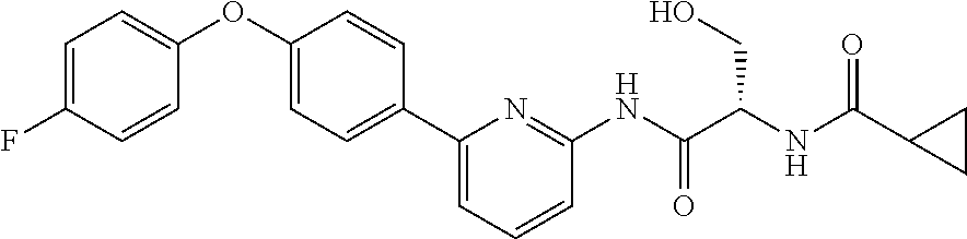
FC1=CC=C(OC2=CC=C(C3=CC=CC(NC(C(NC(=O)C4CC4)CO)=O)=N3)C=C2)C=C1
